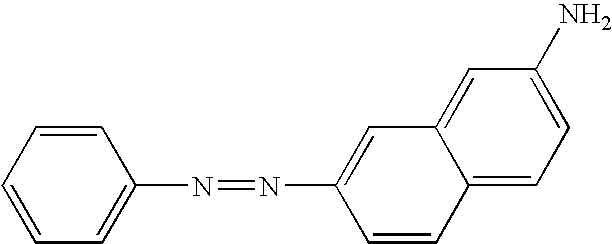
C1=CC=C(N=NC2=CC3=CC(N)=CC=C3C=C2)C=C1
